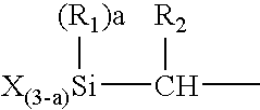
[X(3-a)Si](C([R2])C)[(R1)a]
